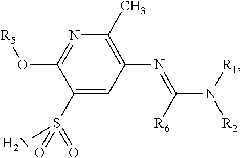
C1(S(N)(=O)=O)=CC(N=C([R6])N([R1])[R2])=C(C)N=C1O[R5]
